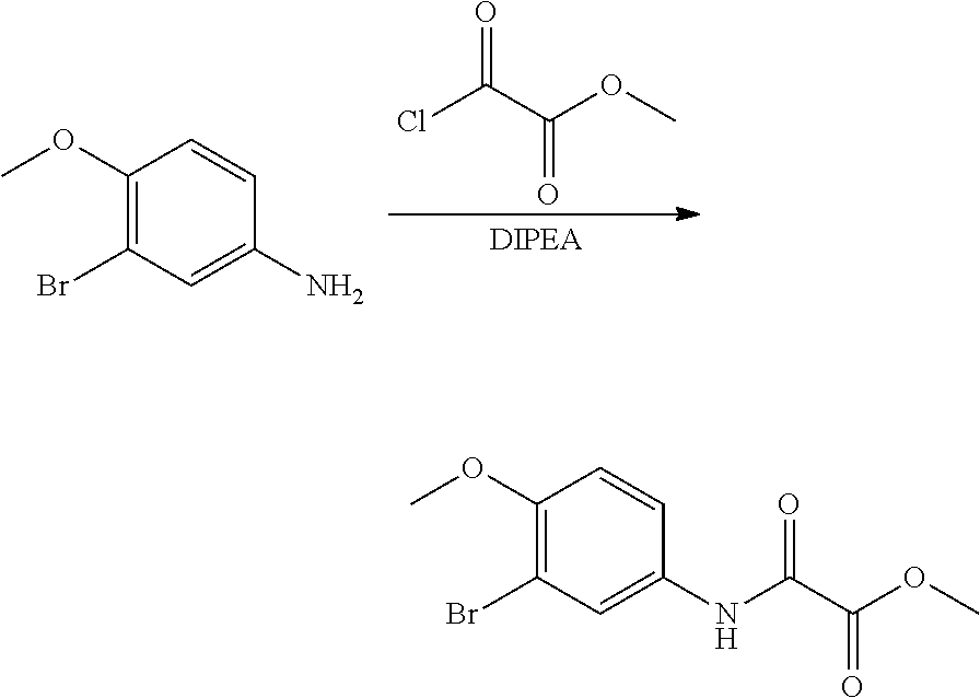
ClC(=O)C(OC)=O.C1(OC)=C(Br)C=C(N)C=C1.C1(OC)=C(Br)C=C(NC(=O)C(=O)OC)C=C1
